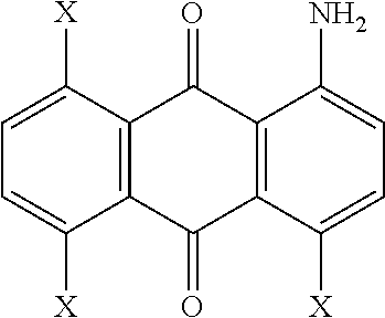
C12=C(C(=O)C3=C(C1=O)C(N)=CC=C3[X])C([X])=CC=C2[X]
